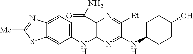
C1(NC2=C(C(N)=O)N=C([Et])C(NC3CCC(O)CC3)=N2)=CC=C2C(=C1)SC([Me])=N2
